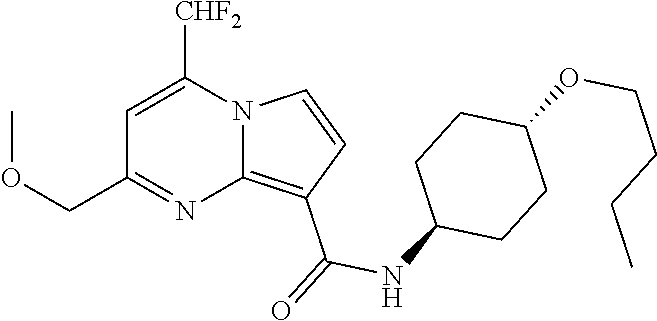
C1=C([CHF2])N2C(=C(C(=O)NC3CCC(OCCCC)CC3)C=C2)N=C1COC
